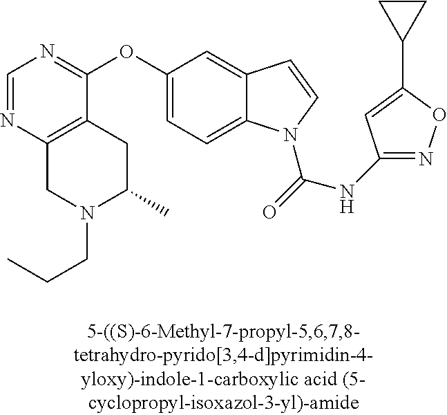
C1=NC2=C(C(OC3=CC=C4C(=C3)C=CN4C(=O)NC3=NOC(C4CC4)=C3)=N1)CC(C)N(CCC)C2
